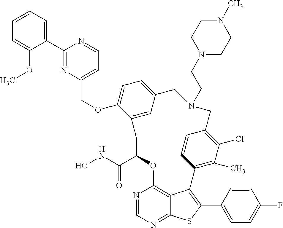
C1(C2=NC(COC3=CC=C4C=C3CC(C(NO)=O)OC3=C5C(=NC=N3)SC(C3=CC=C(F)C=C3)=C5C3=C(C)C(Cl)=C(C=C3)CN(CCN3CCN(C)CC3)C4)=CC=N2)=CC=CC=C1OC
